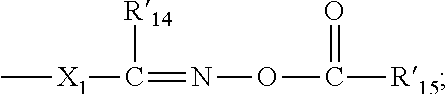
C[X1]C([R14])=NOC([R15])=O
